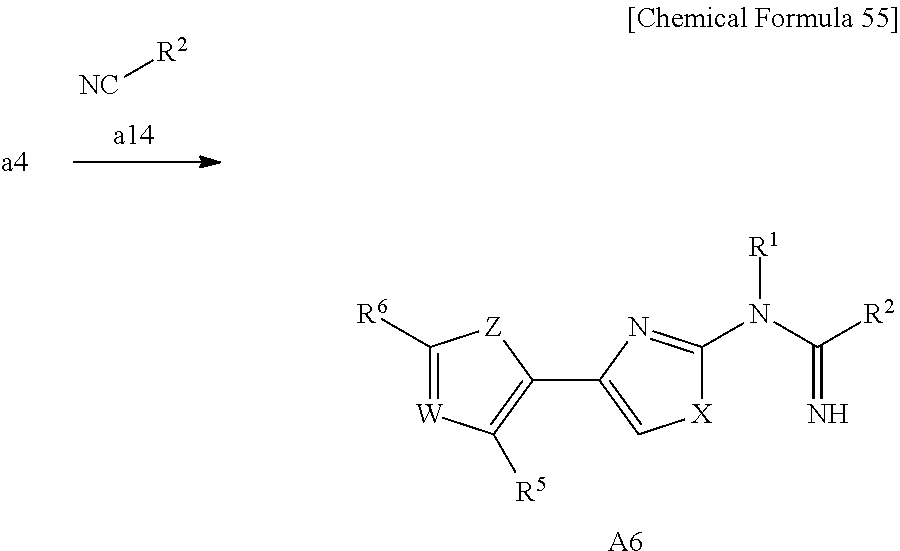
[NC][R2].[A6].C1([R6])=[W]C([R5])=C(C2=C[X]C(N(C([R2])=N)[R1])=N2)[Z]1
